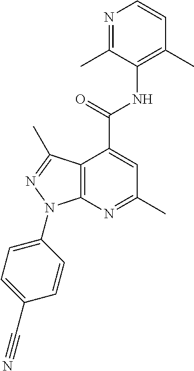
N1=C(C)C(NC(C2=CC(C)=NC3=C2C(C)=NN3C2=CC=C(C#N)C=C2)=O)=C(C)C=C1
